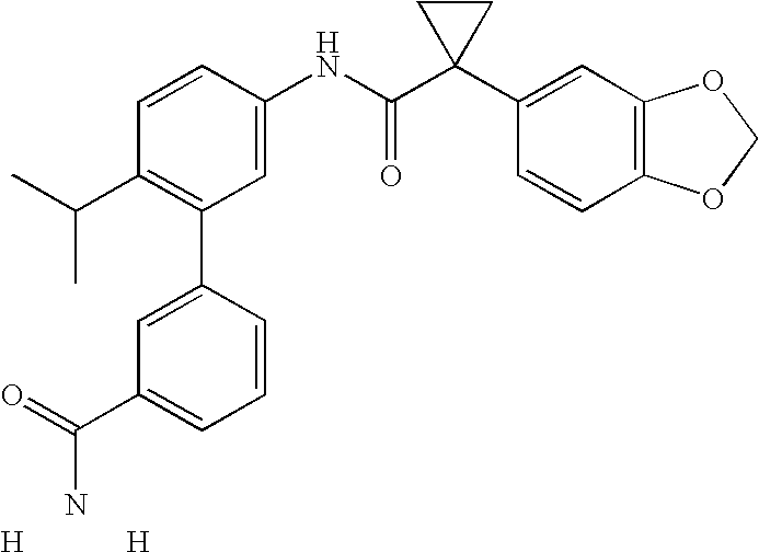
C1=CC(NC(C2(C3=CC4=C(C=C3)OCO4)CC2)=O)=CC(C2=CC(C(=O)N)=CC=C2)=C1C(C)C.[H].[H]
